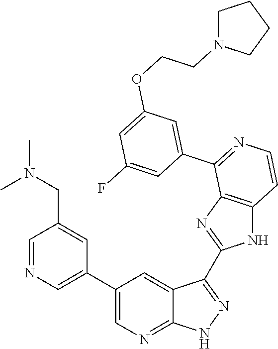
C1=NC=C(C2=CN=C3C(=C2)C(C2=NC4=C(N2)C=CN=C4C2=CC(OCCN4CCCC4)=CC(F)=C2)=NN3)C=C1CN(C)C
